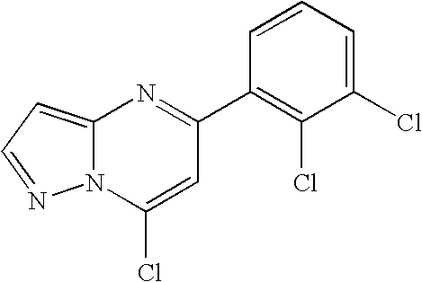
C12=CC=NN1C(Cl)=CC(C1=C(Cl)C(Cl)=CC=C1)=N2
